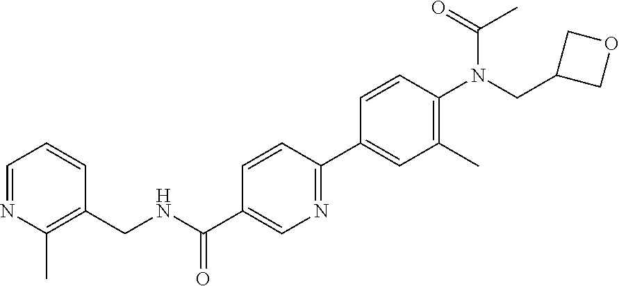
C1(CN(C2=C(C)C=C(C3=NC=C(C(=O)NCC4=C(C)N=CC=C4)C=C3)C=C2)C(=O)C)COC1
